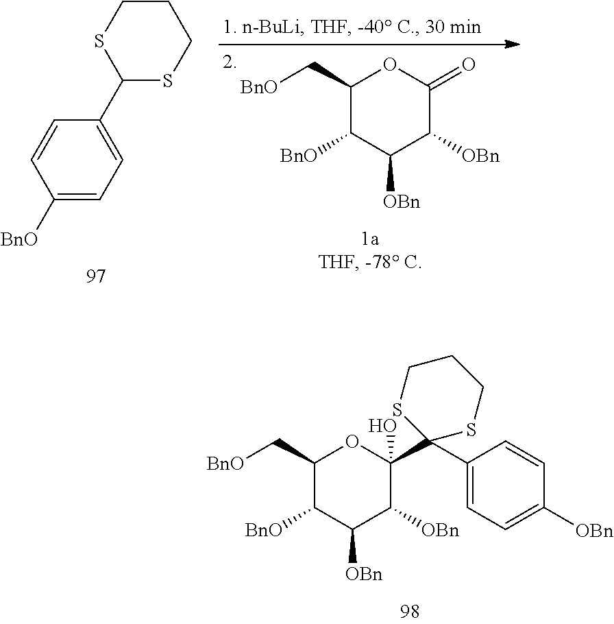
C1([BnO])=CC=C(C2SCCCS2)C=C1.C1(C[BnO])C([BnO])C([OBn])C([OBn])C(=O)O1.C1(C[BnO])C([BnO])C([OBn])C([OBn])C(C2(C3=CC=C([OBn])C=C3)SCCCS2)(O)O1
